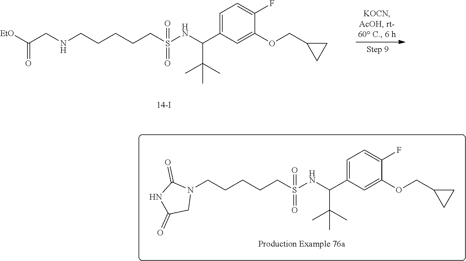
C1=C(C(NS(CCCCCN2C(=O)NC(=O)C2)(=O)=O)C(C)(C)C)C=C(OCC2CC2)C(F)=C1.C1=C(C(NS(CCCCCNCC([EtO])=O)(=O)=O)C(C)(C)C)C=C(OCC2CC2)C(F)=C1
